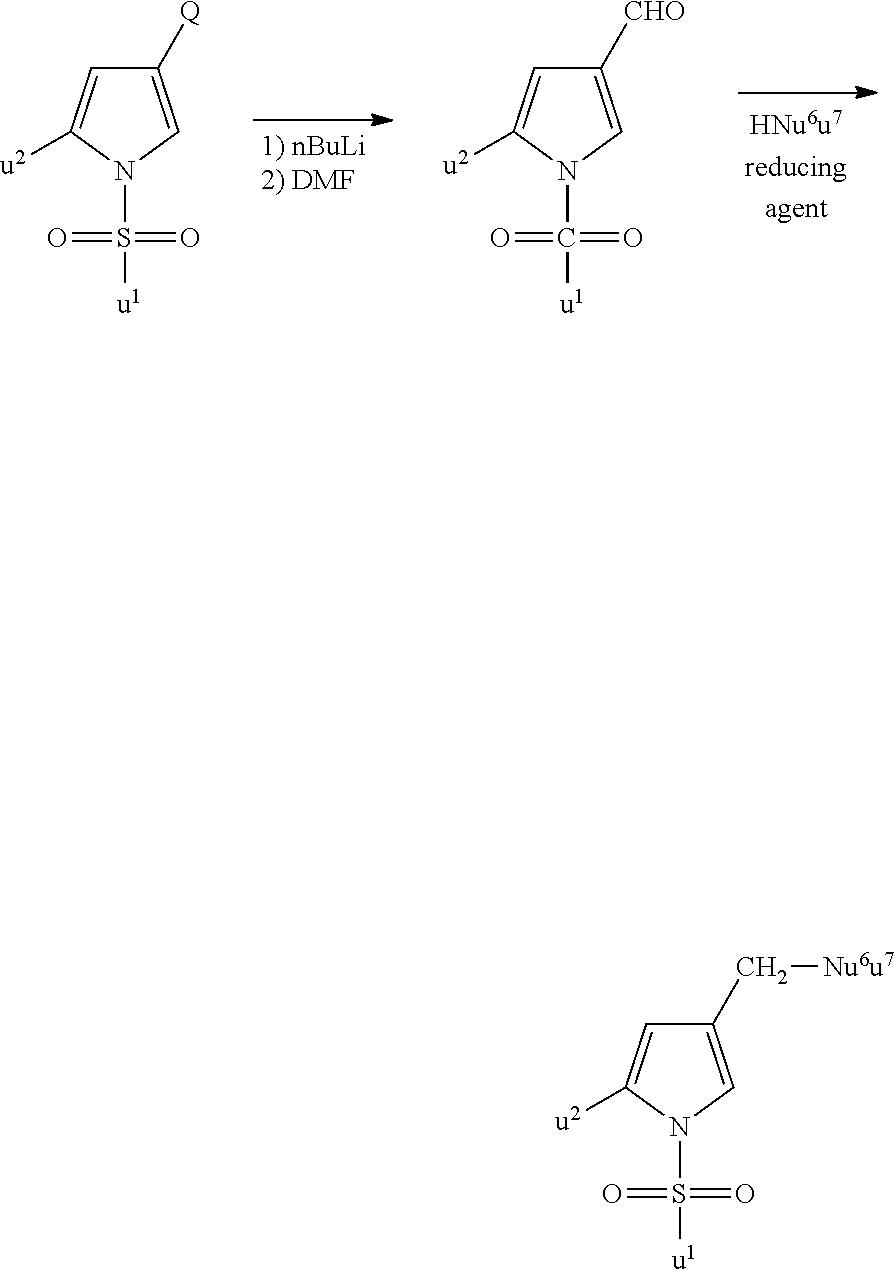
C1([Q])=CN(S(=O)(=O)[u1])C([u2])=C1.C1([CHO])=CN(C(=O)(=O)[u1])C([u2])=C1.C1(C[Nu6u7])=CN(S(=O)(=O)[u1])C([u2])=C1
